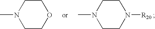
N1([R20])CCN(C)CC1.O1CCN(C)CC1
